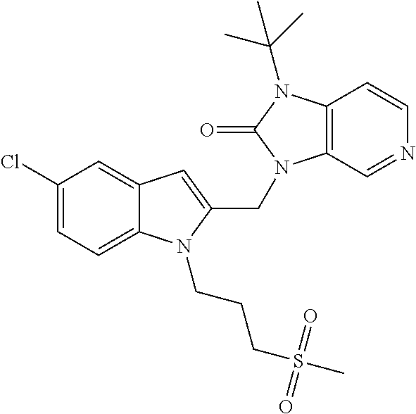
C12=CC(Cl)=CC=C1N(CCCS(=O)(=O)C)C(CN1C3=C(N(C(C)(C)C)C1=O)C=CN=C3)=C2
